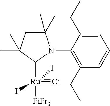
C1(C)(C)CC(C)(C)C([Ru]([PiPr3])(#[C:])(I)I)N1C1=C(CC)C=CC=C1CC
